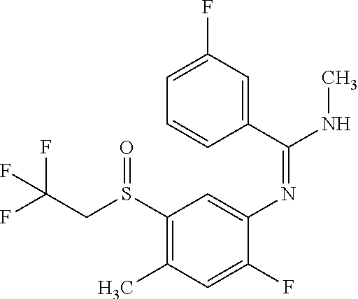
S(C1=C(C)C=C(F)C(N=C(C2=CC(F)=CC=C2)NC)=C1)(CC(F)(F)F)=O
